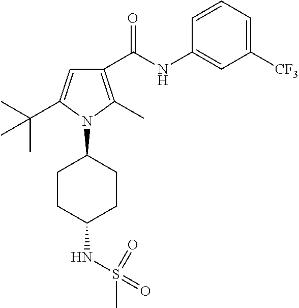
C1(NC(C2=C(C)N(C3CCC(NS(C)(=O)=O)CC3)C(C(C)(C)C)=C2)=O)=CC([CF3])=CC=C1
